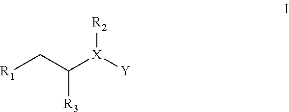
C([R3])(C[R1])[X]([Y])[R2]
